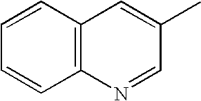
C1=CC2=C(C=C1)N=CC(C)=C2
